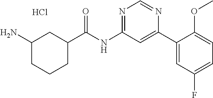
C1(N)CCCC(C(NC2=NC=NC(C3=CC(F)=CC=C3OC)=C2)=O)C1.Cl
